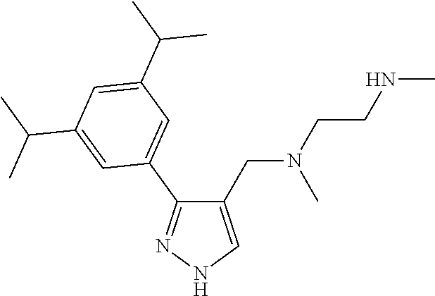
C1(CN(CCNC)C)=CNN=C1C1=CC(C(C)C)=CC(C(C)C)=C1
